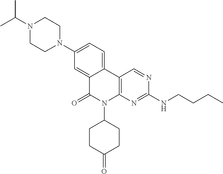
C1(N2CCN(C(C)C)CC2)=CC=C2C(=C1)C(=O)N(C1CCC(=O)CC1)C1=C2C=NC(NCCCC)=N1
